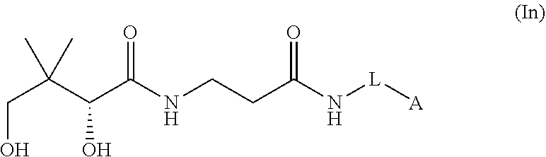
C(O)C(C(O)C(NCCC(N[L][A])=O)=O)(C)C
